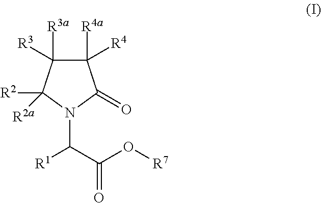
C1([R4a])([R4])C([R3a])([R3])C([R2a])([R2])N(C(C(O[R7])=O)[R1])C1=O
